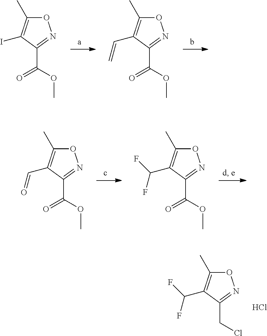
O1C(C)=C(C=C)C(C(OC)=O)=N1.O1C(C)=C(I)C(C(OC)=O)=N1.O1C(C)=C(C=O)C(C(OC)=O)=N1.O1C(C)=C(C(F)F)C(C(OC)=O)=N1.O1C(C)=C(C(F)F)C(CCl)=N1.Cl
